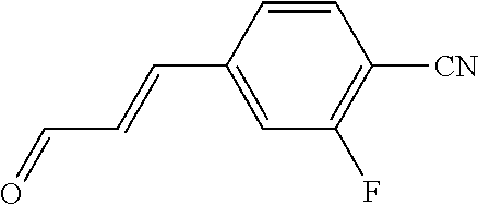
C1=C(C=CC=O)C=CC([CN])=C1F
